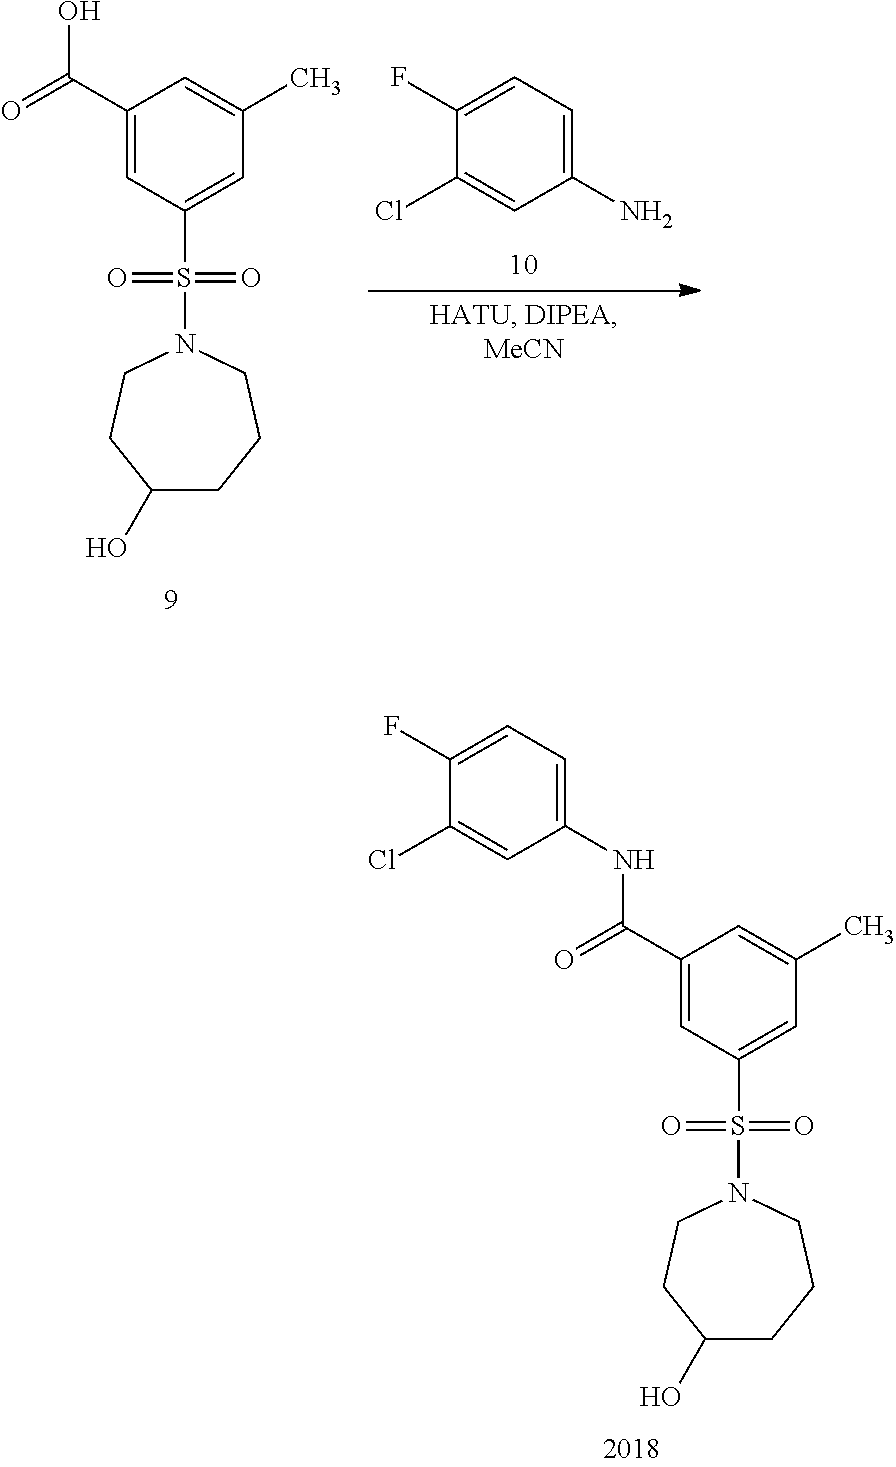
C1(N)=CC=C(F)C(Cl)=C1.C1(C(=O)O)=CC(S(=O)(=O)N2CCCC(O)CC2)=CC(C)=C1.C1(C(=O)NC2=CC=C(F)C(Cl)=C2)=CC(S(=O)(=O)N2CCCC(O)CC2)=CC(C)=C1
